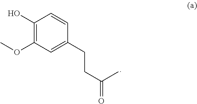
C1(O)=C(OC)C=C(CCC(C)=O)C=C1
